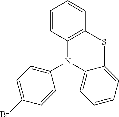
C1=CC2=C(C=C1)SC1=CC=CC=C1N2C1=CC=C(Br)C=C1
